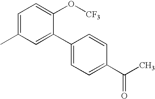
CC1=CC=C(O[CF3])C(C2=CC=C(C(C)=O)C=C2)=C1
